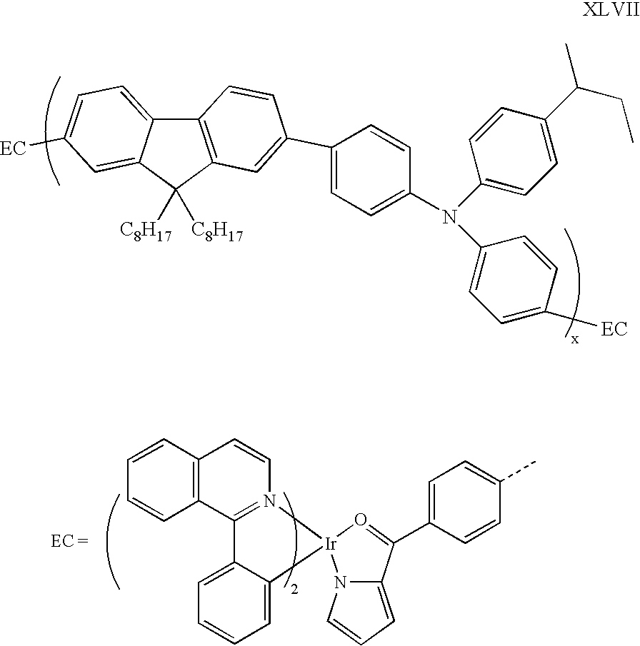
C12=C(C([C8H17])([C8H17])C3=CC([EC])=CC=C13)C=C(C1=CC=C(N(C3=CC=C(C(CC)C)C=C3)C3=CC=C([EC])C=C3)C=C1)C=C2.CC1=CC=C(C2=O[Ir]3(N4C2=CC=C4)N2=C(C4=C(C=CC=C4)C=C2)C2=CC=CC=C23)C=C1
